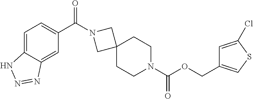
O(C(N1CCC2(CC1)CN(C(C1=CC=C3C(=C1)N=NN3)=O)C2)=O)CC1=CSC(Cl)=C1
